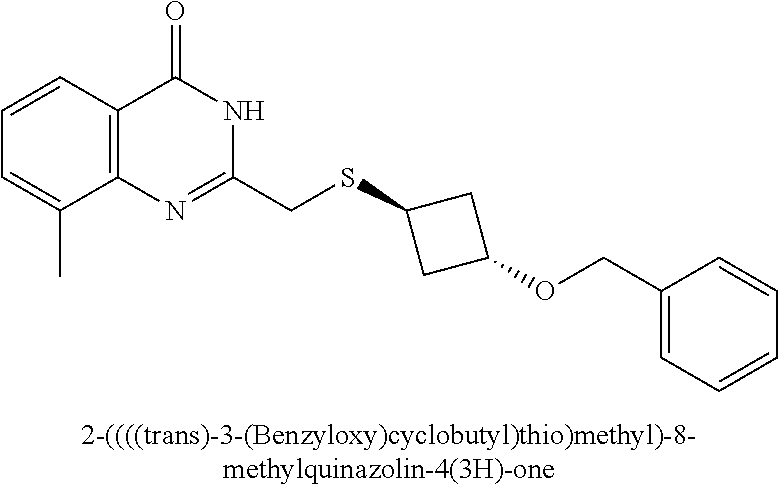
C1=C(C)C2=C(C=C1)C(=O)NC(CSC1CC(OCC3=CC=CC=C3)C1)=N2
